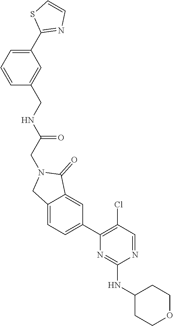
N1=CC(Cl)=C(C2=CC=C3C(=C2)C(=O)N(CC(=O)NCC2=CC(C4=NC=CS4)=CC=C2)C3)N=C1NC1CCOCC1
